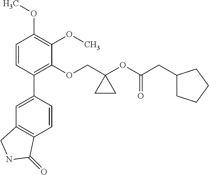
C1=CC(C2=CC3=C(C=C2)C(=O)NC3)=C(OCC2(OC(CC3CCCC3)=O)CC2)C(OC)=C1OC
